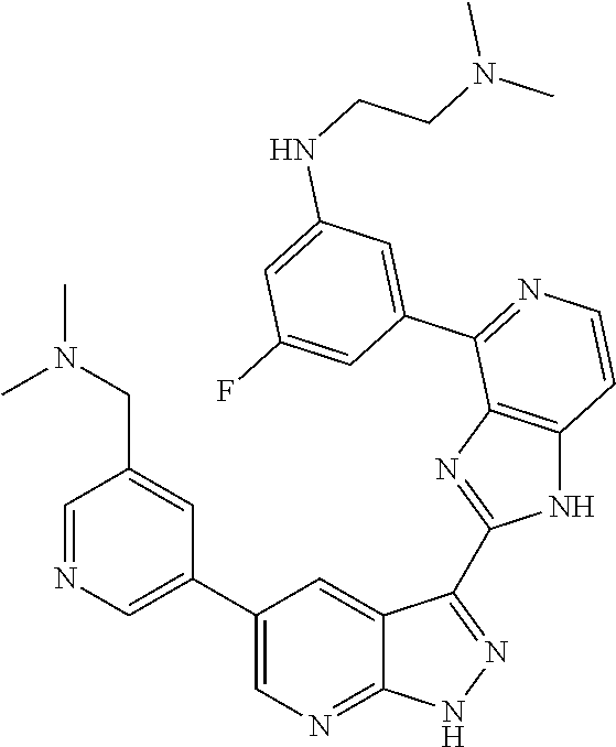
C1=NC=C(C2=CN=C3C(=C2)C(C2=NC4=C(N2)C=CN=C4C2=CC(NCCN(C)C)=CC(F)=C2)=NN3)C=C1CN(C)C
